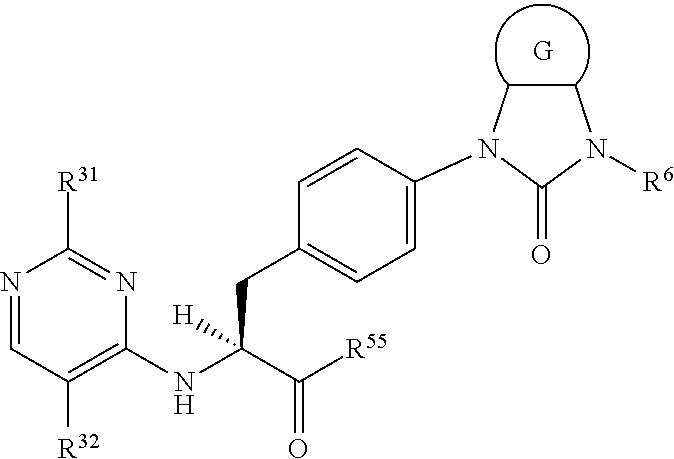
C1(NC(C([R55])=O)(CC2=CC=C(N3CCN([R6])C3=O)C=C2)[H])=C([R32])C=NC([R31])=N1
